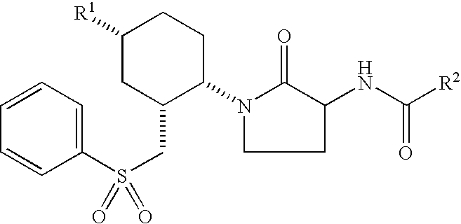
N1(C2CCC([R1])CC2CS(=O)(C2=CC=CC=C2)=O)CCC(NC([R2])=O)C1=O
